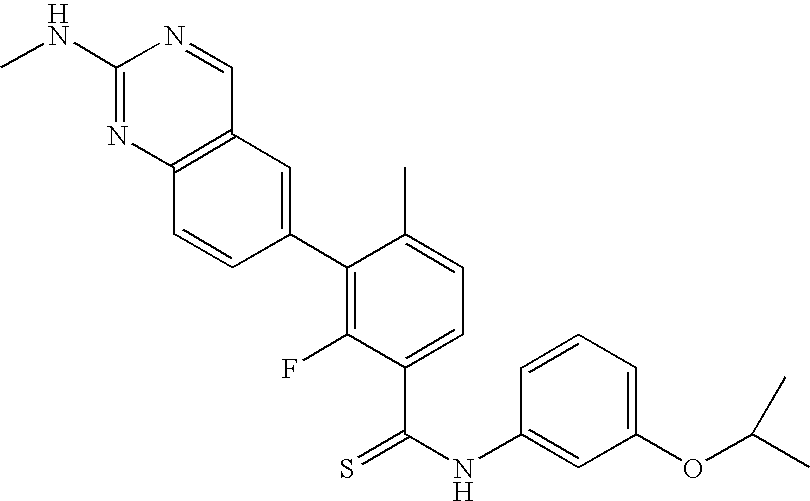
C1(NC)=NC2=C(C=N1)C=C(C1=C(F)C(C(=S)NC3=CC(OC(C)C)=CC=C3)=CC=C1C)C=C2
